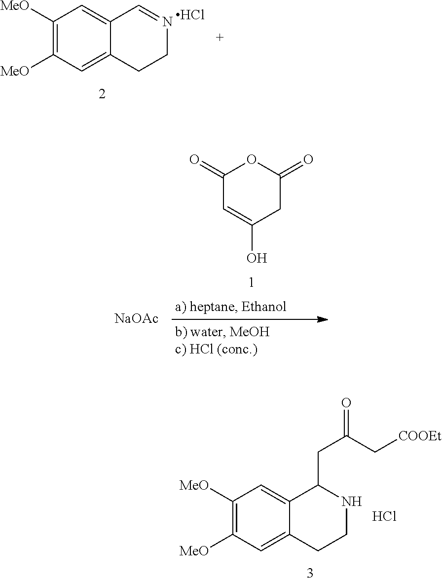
C1([MeO])=C([MeO])C=C2C(=C1)C=NCC2.Cl.C1(=O)C=C(O)CC(=O)O1.[NaOAc].C1([MeO])=C([MeO])C=C2C(=C1)C(CC(=O)C[COOEt])NCC2.Cl
